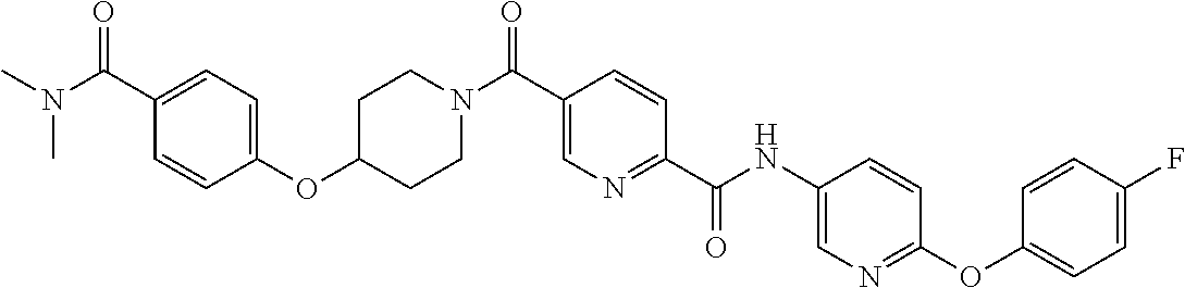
C1CN(C(C2=CN=C(C(=O)NC3=CN=C(OC4=CC=C(F)C=C4)C=C3)C=C2)=O)CCC1OC1=CC=C(C(N(C)C)=O)C=C1
